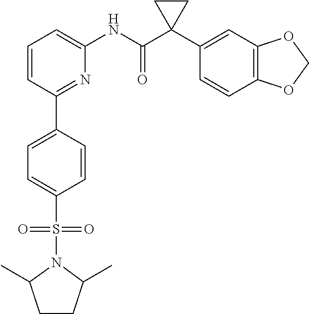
C1=CC(C2=CC=C(S(N3C(C)CCC3C)(=O)=O)C=C2)=NC(NC(C2(C3=CC4=C(C=C3)OCO4)CC2)=O)=C1
